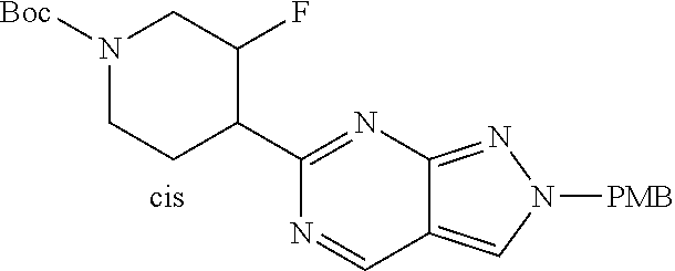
N1([Boc])CCC(C2=NC3=NN([PMB])C=C3C=N2)C(F)C1
